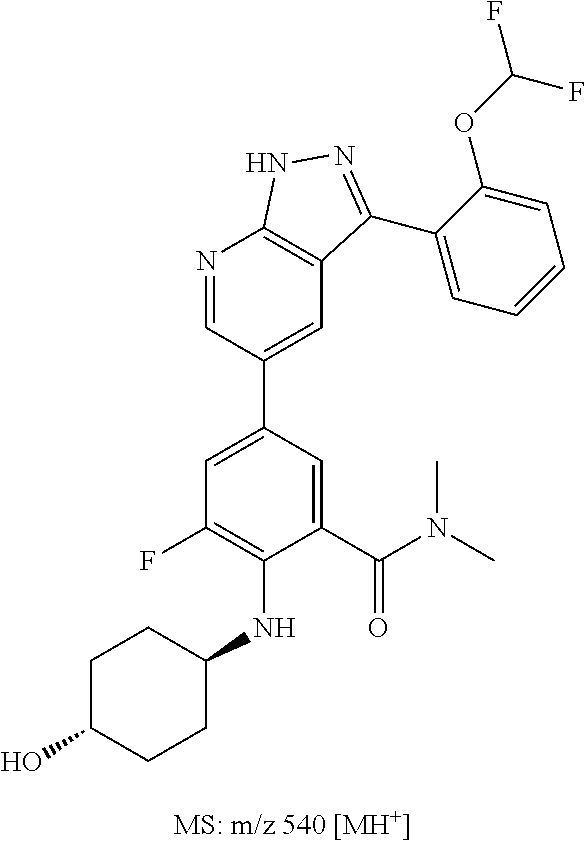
C1=C(C(N(C)C)=O)C(NC2CCC(O)CC2)=C(F)C=C1C1=CC2=C(N=C1)NN=C2C1=CC=CC=C1OC(F)F
